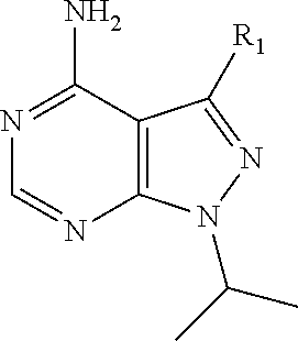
C1=NC2=C(C(N)=N1)C([R1])=NN2C(C)C
